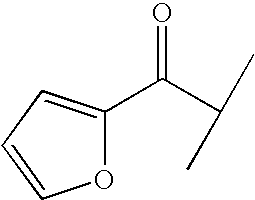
C(C(C)C)(C1=CC=CO1)=O
